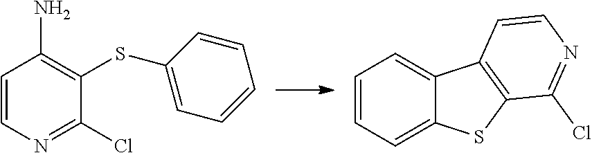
C1=CN=C(Cl)C(SC2=CC=CC=C2)=C1N.C1=CC=C2C(=C1)C1=C(S2)C(Cl)=NC=C1
